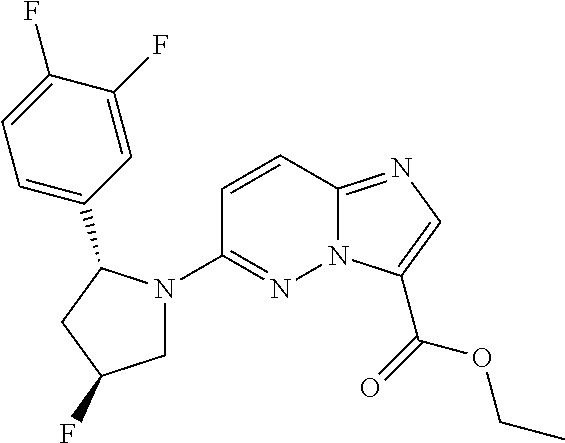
N12C(=NC=C1C(=O)OCC)C=CC(N1CC(F)CC1C1=CC=C(F)C(F)=C1)=N2
